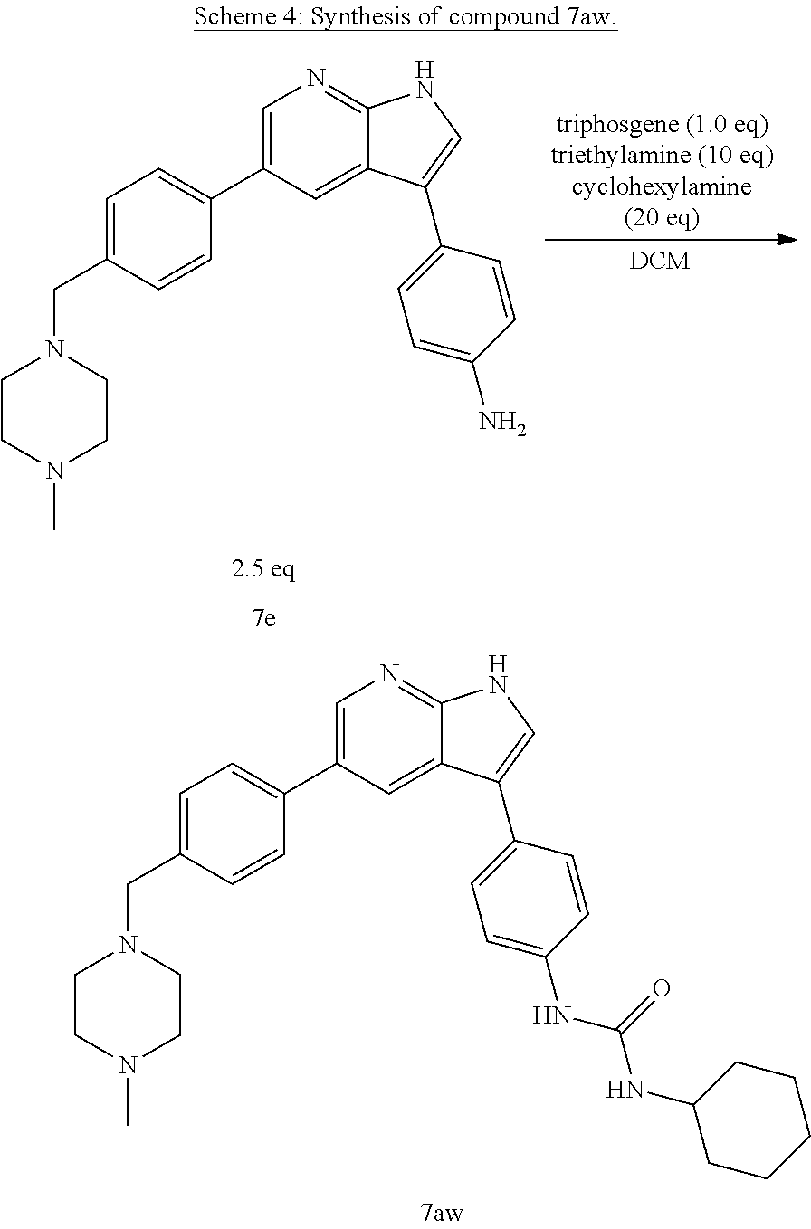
C1(C2=CC=C(CN3CCN(C)CC3)C=C2)=CN=C2C(=C1)C(C1=CC=C(NC(NC3CCCCC3)=O)C=C1)=CN2.C1(C2=CC=C(CN3CCN(C)CC3)C=C2)=CN=C2C(=C1)C(C1=CC=C(N)C=C1)=CN2
